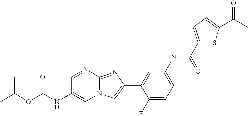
C1=NC2=NC(C3=CC(NC(C4=CC=C(C(C)=O)S4)=O)=CC=C3F)=CN2C=C1NC(OC(C)C)=O
